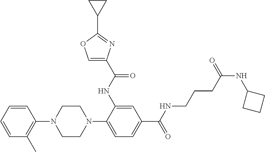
C1(N2CCN(C3=CC=C(C(=O)NCCCC(NC4CCC4)=O)C=C3NC(=O)C3=COC(C4CC4)=N3)CC2)=C(C)C=CC=C1
